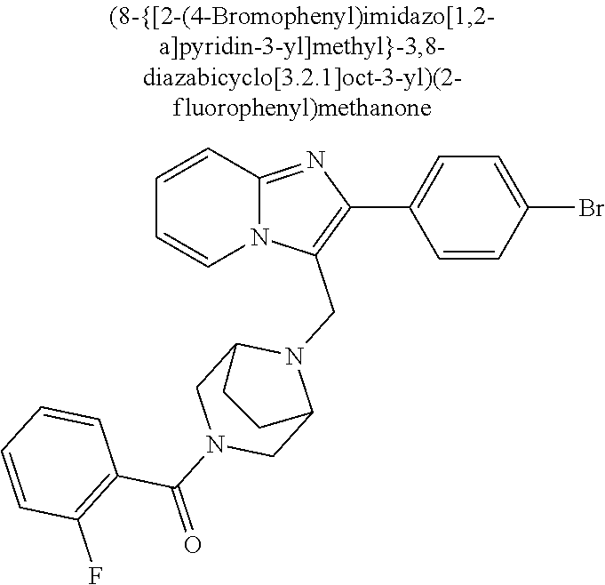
N12C(=NC(C3=CC=C(Br)C=C3)=C1CN1C3CN(C(=O)C4=C(F)C=CC=C4)CC1CC3)C=CC=C2
